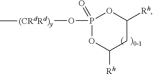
P1(O[(CRdRd)y]C)(=O)OC([Rh])CC([Rh])O1
